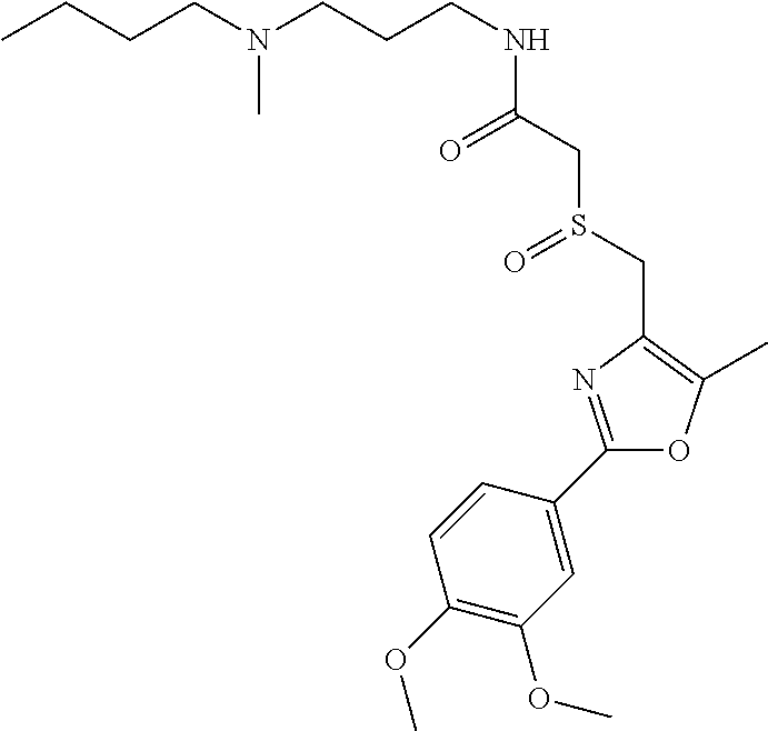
C(CNC(CS(CC1=C(C)OC(C2=CC(OC)=C(OC)C=C2)=N1)=O)=O)CN(CCCC)C
